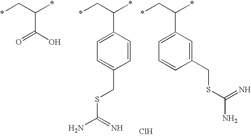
*CC(*)C(O)=O.*CC(*)C1=CC=C(CSC(N)=N)C=C1.*CC(*)C1=CC=CC(CSC(N)=N)=C1.Cl
